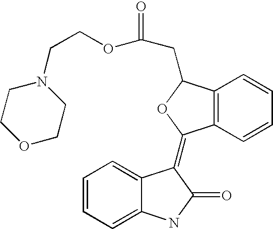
C1=CC=C2C(=C1)C(=C1C3=C(C(CC(OCCN4CCOCC4)=O)O1)C=CC=C3)C(=O)N2
